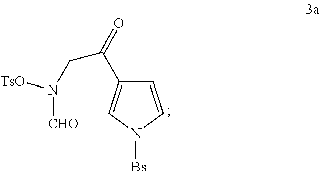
C1=CN([Bs])C=C1C(=O)CN([CHO])[TsO]
